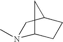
N1(C)C2CCC(C1)C2
